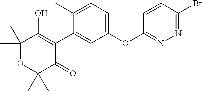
C1(C)(C)OC(C)(C)C(=O)C(C2=CC(OC3=NN=C(Br)C=C3)=CC=C2C)=C1O
